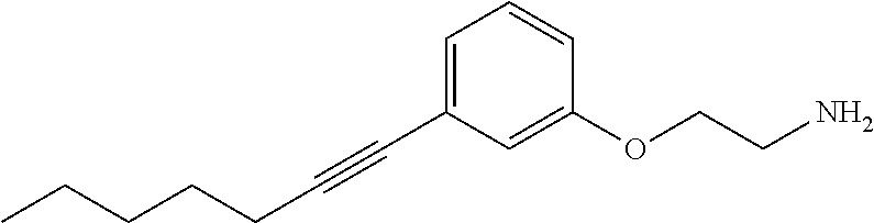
C(C#CC1=CC=CC(OCCN)=C1)CCCC
